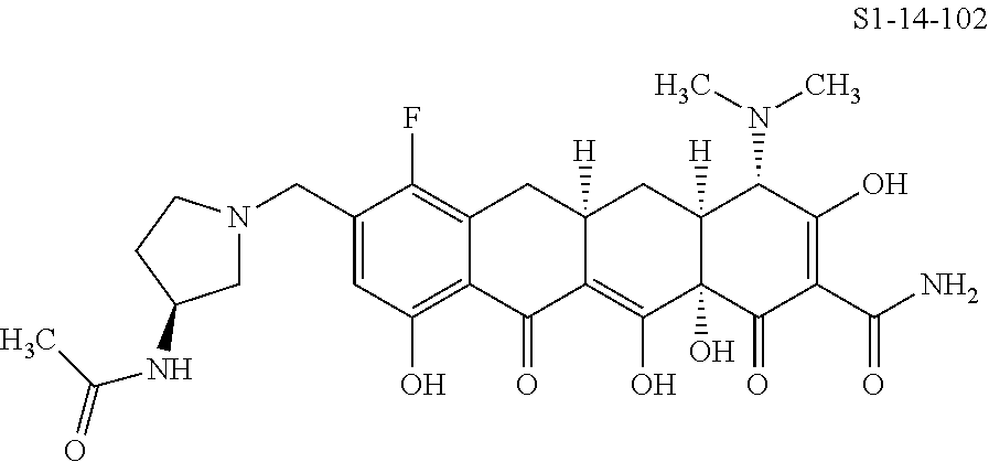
C1(CN2CC(NC(=O)C)CC2)=CC(O)=C2C(=C1F)CC1([H])C(=C(O)C3(O)C([H])(C1)C(N(C)C)C(O)=C(C(N)=O)C3=O)C2=O
